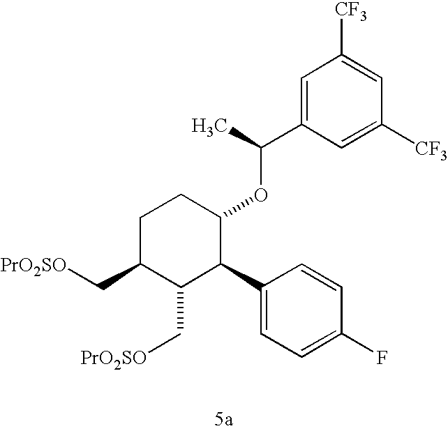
C1C(C[PrO2SO])C(C[PrO2SO])C(C2=CC=C(F)C=C2)C(OC(C2=CC([CF3])=CC([CF3])=C2)C)C1
